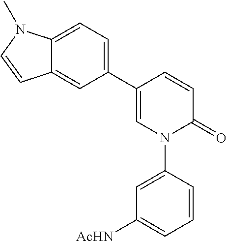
C1(C2=CC=C3C(=C2)C=CN3C)=CN(C2=CC([AcHN])=CC=C2)C(=O)C=C1
